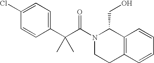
C1(Cl)=CC=C(C(C(N2CCC3=C(C2CO)C=CC=C3)=O)(C)C)C=C1
